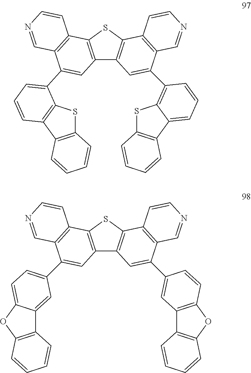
C12=C(SC3=C1C=C(C1=C4SC5=C(C4=CC=C1)C=CC=C5)C1=C3C=CN=C1)C1=C(C(C3=CC=CC4=C3SC3=C4C=CC=C3)=C2)C=NC=C1.C12=C(SC3=C1C=C(C1=CC4=C(OC5=C4C=CC=C5)C=C1)C1=C3C=CN=C1)C1=C(C(C3=CC=C4C(=C3)C3=C(O4)C=CC=C3)=C2)C=NC=C1
